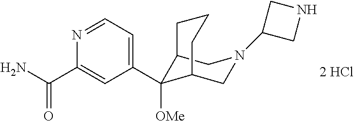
[2 HCl].C12C([OMe])(C3=CC=NC(C(N)=O)=C3)C(CN(C3CNC3)C1)CCC2
